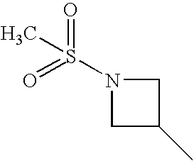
C1C(C)CN1S(=O)(=O)C
